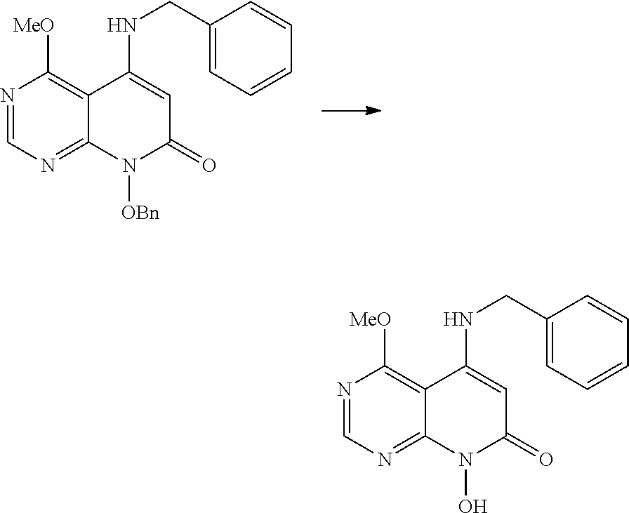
N1=CN=C2C(=C1[MeO])C(NCC1=CC=CC=C1)=CC(=O)N2[OBn].N1=CN=C2C(=C1[MeO])C(NCC1=CC=CC=C1)=CC(=O)N2O
